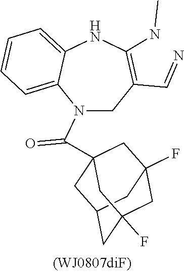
N1(C(C23CC4(F)CC(F)(CC(C2)C4)C3)=O)CC(C=N)=C(NC)NC2=CC=CC=C12
